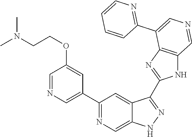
C1(C2=CN=CC(OCCN(C)C)=C2)=NC=C2C(=C1)C(C1=NC3=C(N1)C=NC=C3C1=NC=CC=C1)=NN2
